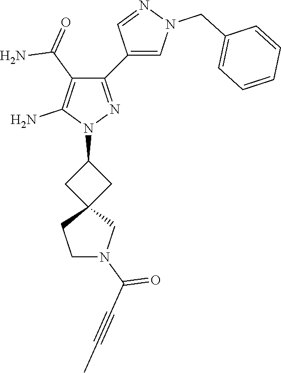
C12(CC(N3N=C(C4=CN(CC5=CC=CC=C5)N=C4)C(C(=O)N)=C3N)C1)CCN(C(C#CC)=O)C2
